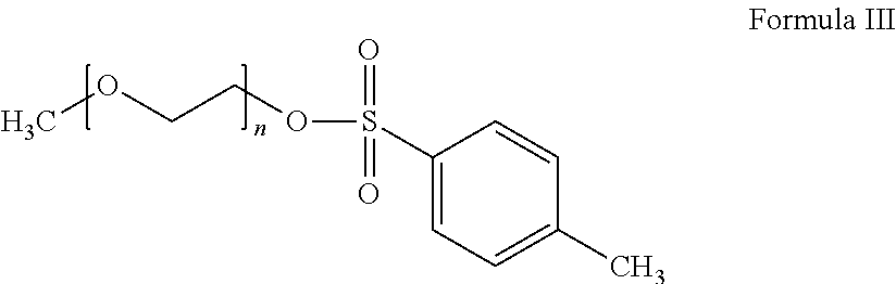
COCCOS(=O)(=O)C1=CC=C(C)C=C1
